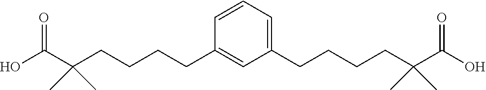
OC(C(CCCCC1=CC(CCCCC(C(O)=O)(C)C)=CC=C1)(C)C)=O
